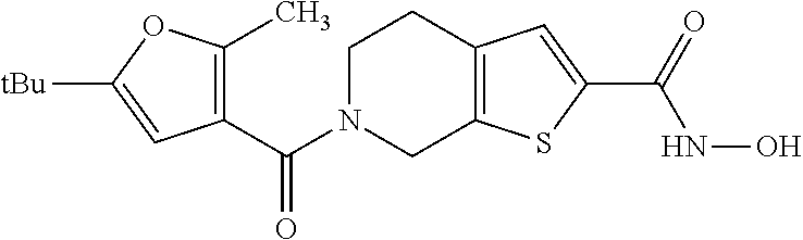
C(N1CC2=C(CC1)C=C(C(NO)=O)S2)(=O)C1=C(C)OC([tBu])=C1
